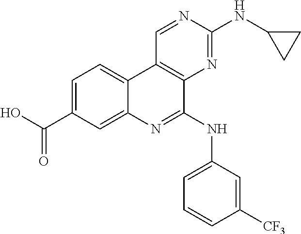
C1=C(C(O)=O)C=C2C(=C1)C1=C(C(NC3=CC=CC([CF3])=C3)=N2)N=C(NC2CC2)N=C1
